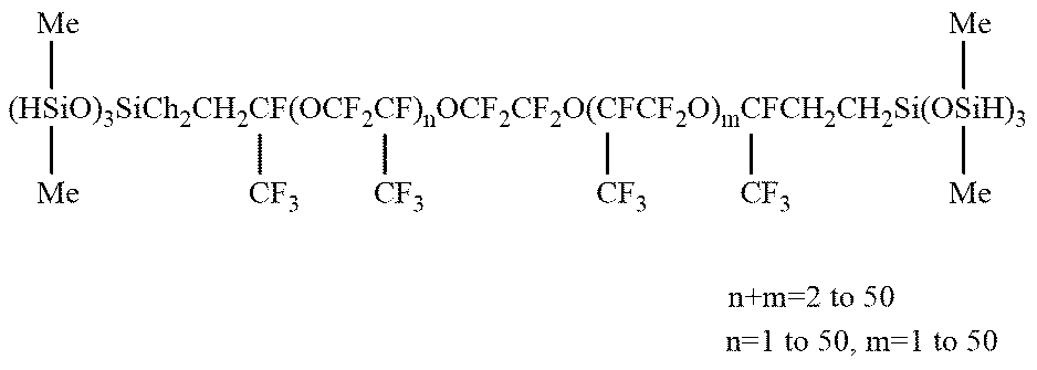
[(HSiO)3SiCh2CH2CF(OCF2CF)nOCF2CF2O(CFCF2O)mCFCH2CH2Si(OSiH)3]([Me])([Me])([CF3])([CF3])([CF3])([CF3])([Me])[Me]
